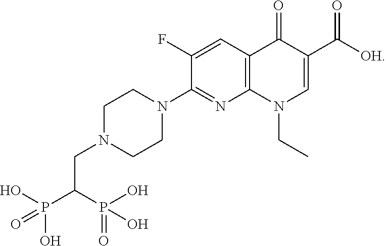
C1N(CC(P(O)(O)=O)P(O)(=O)O)CCN(C2=NC3=C(C=C2F)C(=O)C(C([OH])=O)=CN3CC)C1
